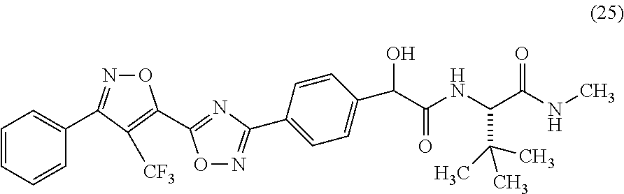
O1N=C(C2=CC=CC=C2)C([CF3])=C1C1=NC(C2=CC=C(C(O)C(NC(C(NC)=O)C(C)(C)C)=O)C=C2)=NO1
